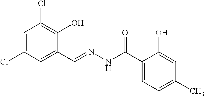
C1=C(Cl)C=C(C=NNC(C2=CC=C(C)C=C2O)=O)C(O)=C1Cl
